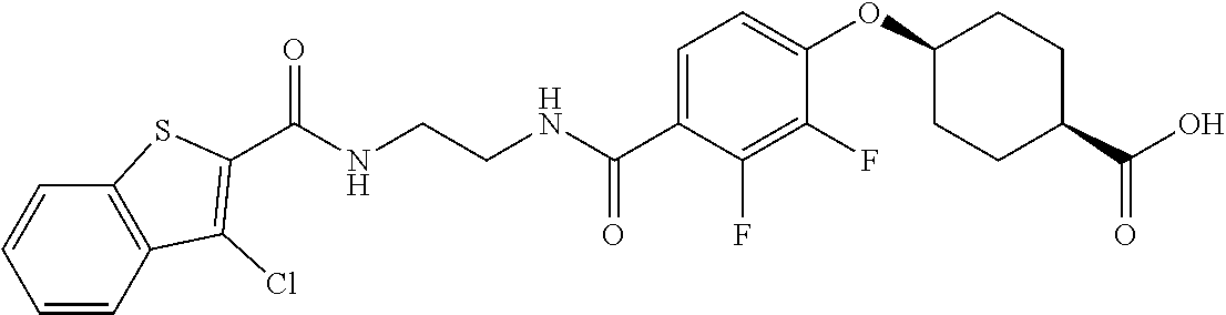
C(NCCNC(C1=CC=C(OC2CCC(C(O)=O)CC2)C(F)=C1F)=O)(=O)C1=C(Cl)C2=C(C=CC=C2)S1
